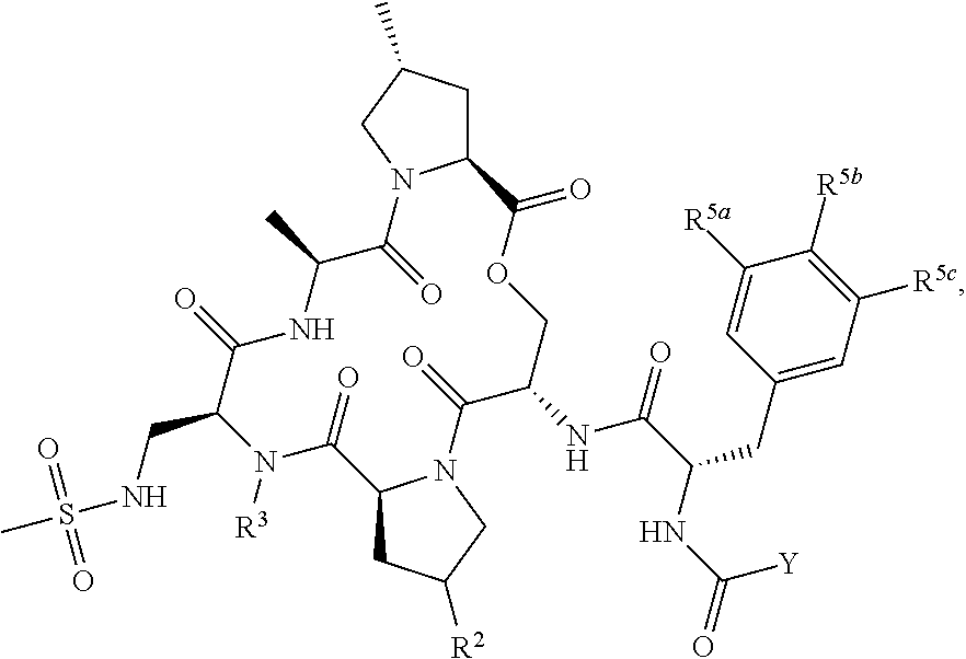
C1C(C)CN2C1C(=O)OCC(NC(=O)C(NC(=O)[Y])CC1=CC([R5c])=C([R5b])C([R5a])=C1)C(=O)N1C(CC([R2])C1)C(=O)N([R3])C(CNS(C)(=O)=O)C(=O)NC(C)C2=O
